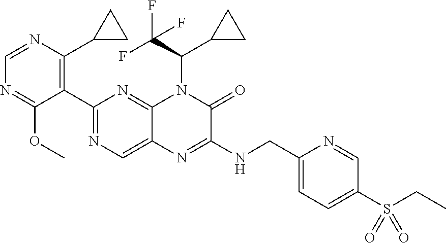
C1=NC(C2CC2)=C(C2=NC=C3C(=N2)N(C(C(F)(F)F)C2CC2)C(=O)C(NCC2=CC=C(S(=O)(=O)CC)C=N2)=N3)C(OC)=N1
